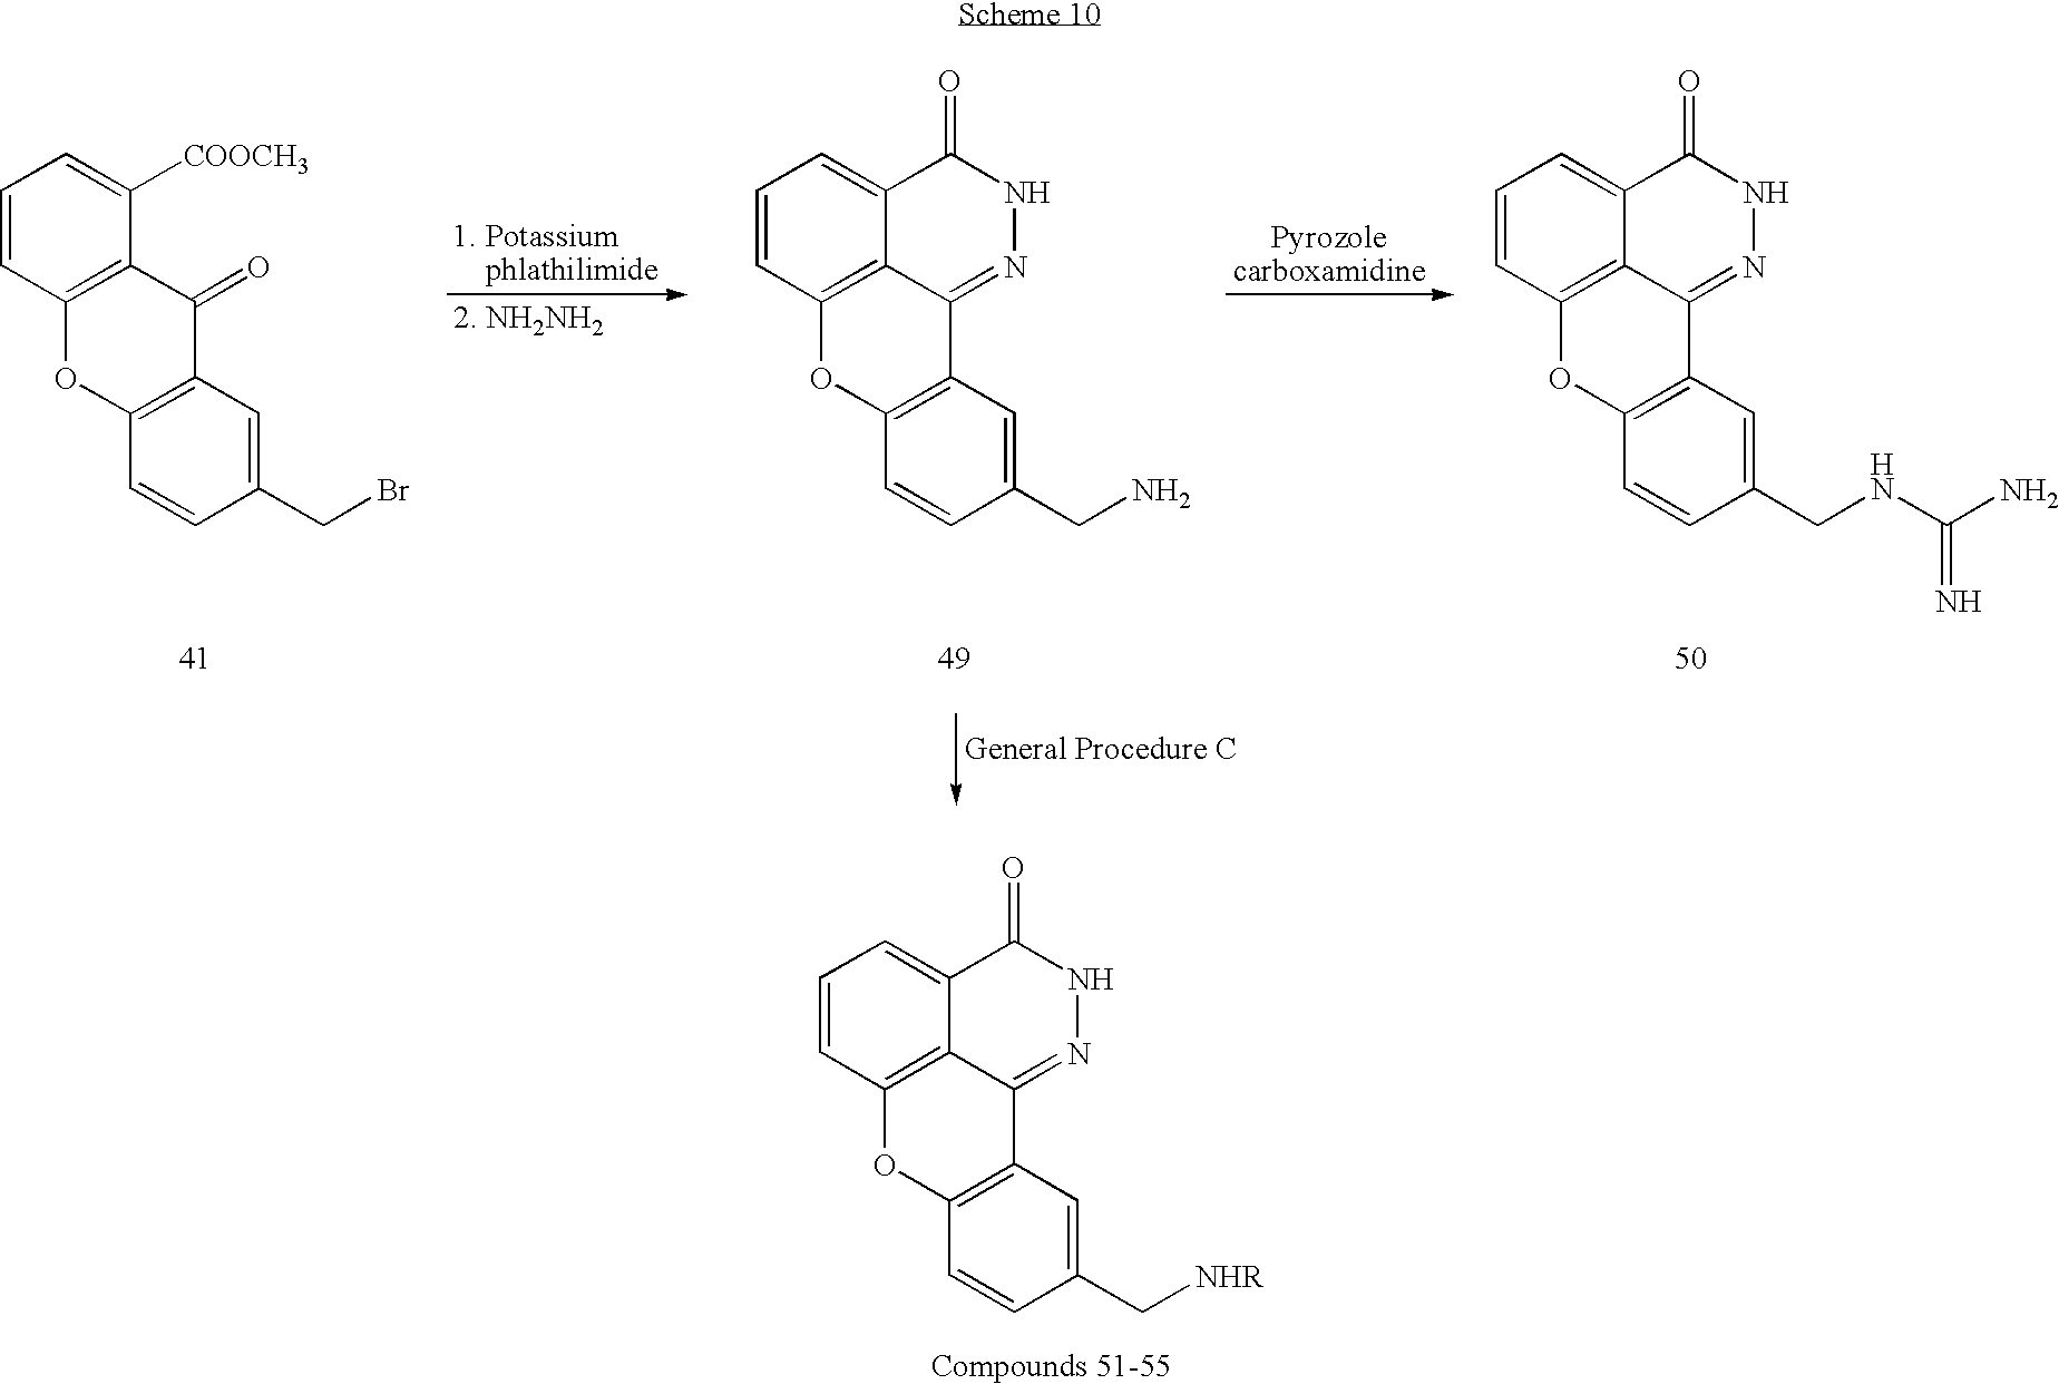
C1=CC2=C3C(=C1)C(=O)NN=C3C1=C(O2)C=CC(C[NHR])=C1.C1=CC2=C(C([COOCH3])=C1)C(=O)C1=C(O2)C=CC(CBr)=C1.[2. NH2NH2].C1=CC2=C3C(=C1)C(=O)NN=C3C1=C(O2)C=CC(CN)=C1.C1=CC2=C3C(=C1)C(=O)NN=C3C1=C(O2)C=CC(CNC(=N)N)=C1
